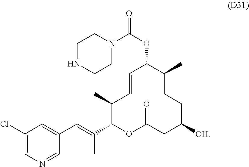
C1(C)C(C(=CC2=CC(Cl)=CN=C2)C)OC(=O)CC([OH])CCC(C)C(OC(=O)N2CCNCC2)C=C1
